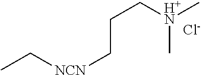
C([NCN]CCC[H+N](C)C)C.[Cl-]
